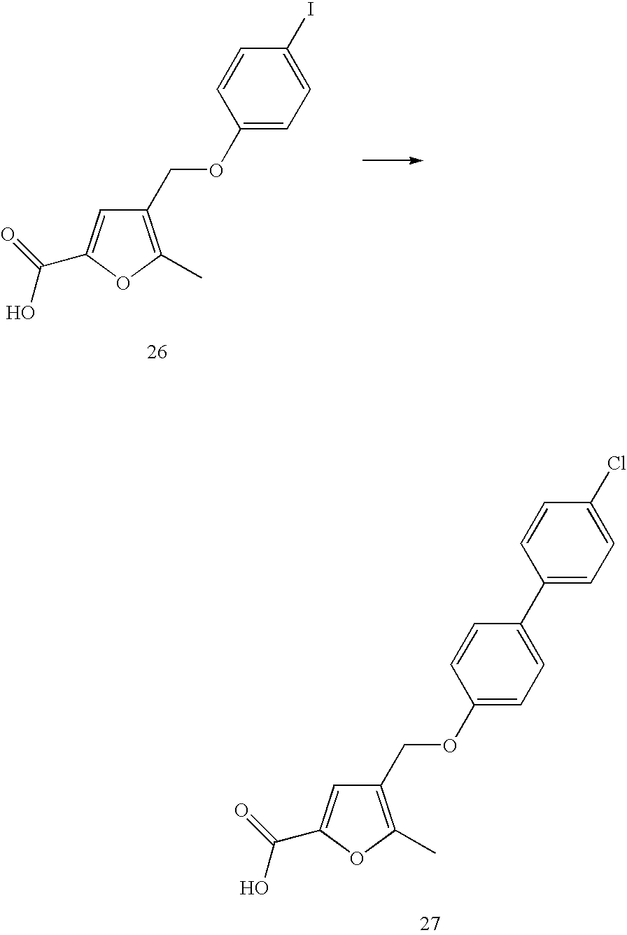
C1(COC2=CC=C(I)C=C2)=C(C)OC(C(O)=O)=C1.C1(COC2=CC=C(C3=CC=C(Cl)C=C3)C=C2)=C(C)OC(C(O)=O)=C1
